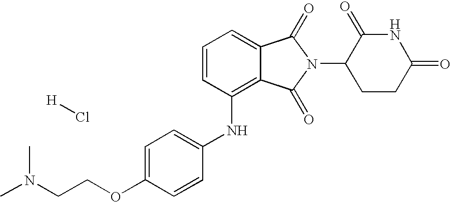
C1(NC2=C3C(=CC=C2)C(=O)N(C2CCC(=O)NC2=O)C3=O)=CC=C(OCCN(C)C)C=C1.Cl[H]
